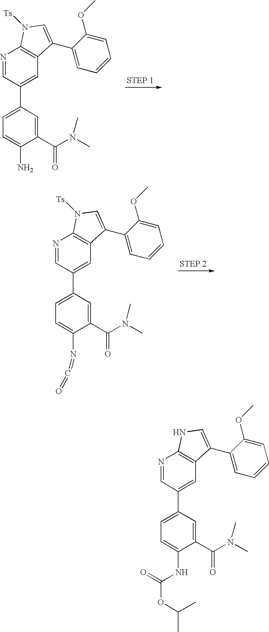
N1=CC(C2=CC=C(N)C(C(N(C)C)=O)=C2)=CC2=C1N([Ts])C=C2C1=CC=CC=C1OC.N1=CC(C2=CC=C(N=C=O)C(C(N(C)C)=O)=C2)=CC2=C1N([Ts])C=C2C1=CC=CC=C1OC.N1=CC(C2=CC=C(NC(=O)OC(C)C)C(C(N(C)C)=O)=C2)=CC2=C1NC=C2C1=CC=CC=C1OC
